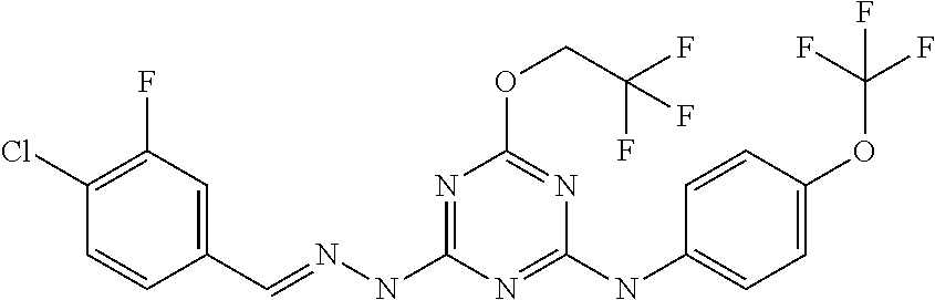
C1(C=NNC2=NC(OCC(F)(F)F)=NC(NC3=CC=C(OC(F)(F)F)C=C3)=N2)=CC(F)=C(Cl)C=C1
